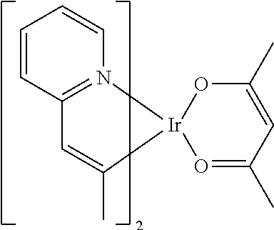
C1=CC2=N(C=C1)[Ir]1(C(C)=C2)O=C(C)C=C(C)O1
